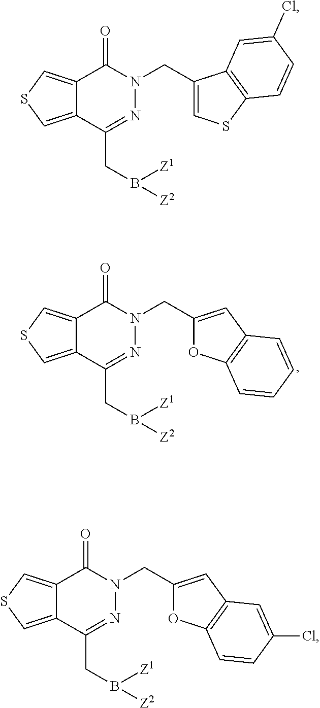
C12=CSC=C1C(CB([Z1])[Z2])=NN(CC1=CC3=C(O1)C=CC=C3)C2=O.C12=CSC=C1C(CB([Z1])[Z2])=NN(CC1=CC3=C(O1)C=CC(Cl)=C3)C2=O.C12=CSC=C1C(CB([Z1])[Z2])=NN(CC1=CSC3=C1C=C(Cl)C=C3)C2=O
